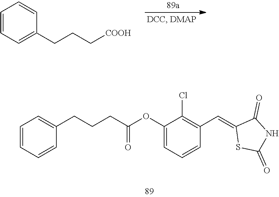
C1=CC=C(CCC[COOH])C=C1.C(C(OC1=CC=CC(C=C2SC(=O)NC2=O)=C1Cl)=O)CCC1=CC=CC=C1
